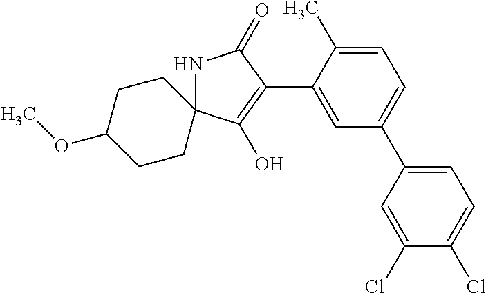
N1C2(C(O)=C(C3=CC(C4=CC=C(Cl)C(Cl)=C4)=CC=C3C)C1=O)CCC(OC)CC2
